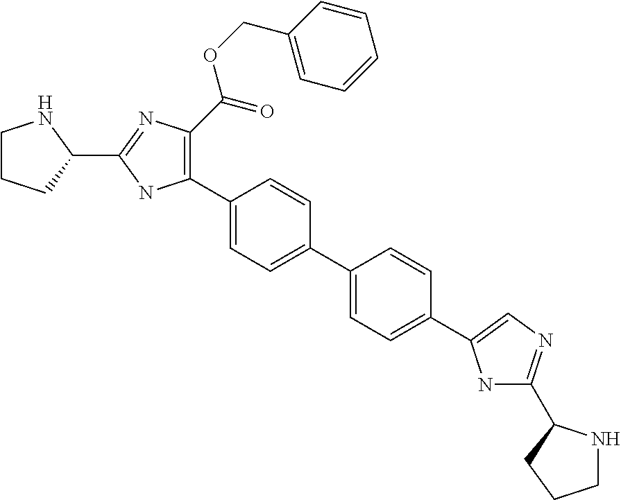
C1CCC(C2=NC(C(OCC3=CC=CC=C3)=O)=C(C3=CC=C(C4=CC=C(C5=CN=C(C6NCCC6)N5)C=C4)C=C3)N2)N1
